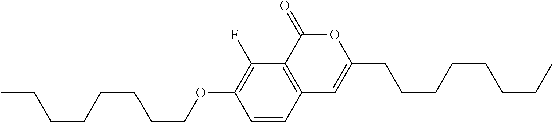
C1=CC2=C(C(F)=C1OCCCCCCCC)C(=O)OC(CCCCCCCC)=C2
